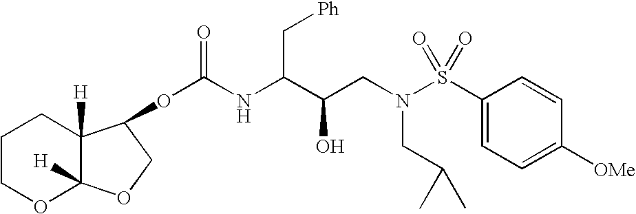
C1COC2([H])C([H])(C1)C(OC(NC(C(CN(S(C1=CC=C([OMe])C=C1)(=O)=O)CC(C)C)O)C[Ph])=O)CO2
